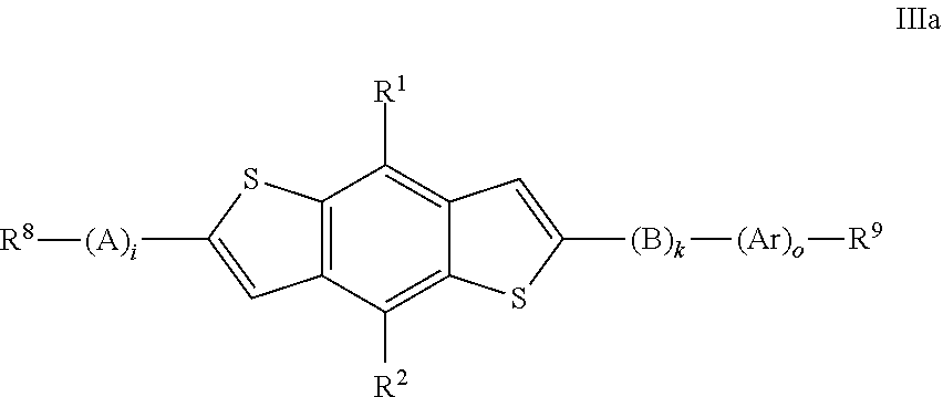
C12=C(C([R2])=C3C(=C1[R1])C=C([(B)k][(Ar)o][R9])S3)C=C([(A)i][R8])S2
